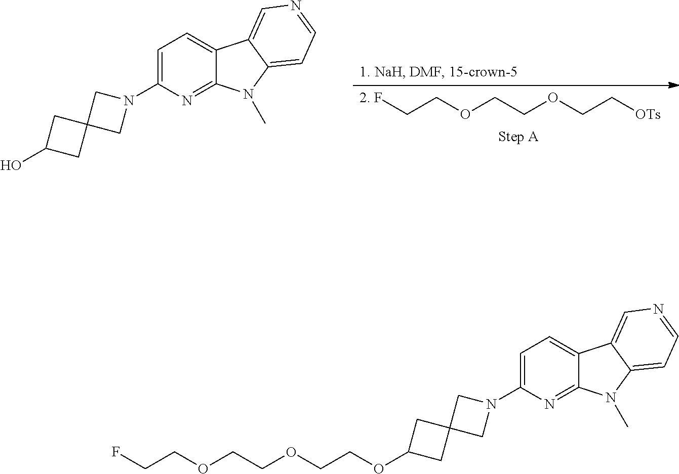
C1=C(N2CC3(C2)CC(O)C3)N=C2C(=C1)C1=CN=CC=C1N2C.FCCOCCOCC[OTs].C1=C(N2CC3(C2)CC(OCCOCCOCCF)C3)N=C2C(=C1)C1=CN=CC=C1N2C
